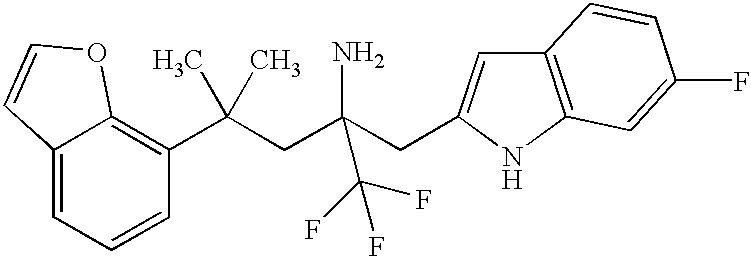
C1(C(CC(CC2=CC3=C(N2)C=C(F)C=C3)(N)C(F)(F)F)(C)C)=C2C(=CC=C1)C=CO2
